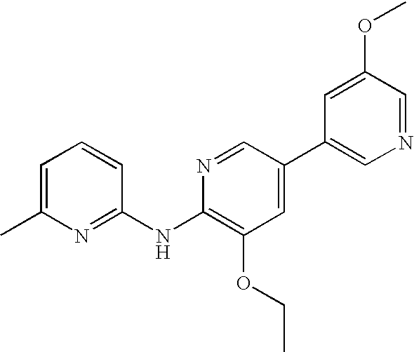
C1(C)=CC=CC(NC2=C(OCC)C=C(C3=CN=CC(OC)=C3)C=N2)=N1
